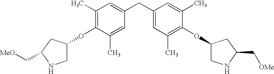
C1(C)=C(OC2CNC(C[MeO])C2)C(C)=CC(CC2=CC(C)=C(OC3CNC(C[OMe])C3)C(C)=C2)=C1
